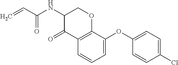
C1(NC(C=C)=O)C(=O)C2=C(OC1)C(OC1=CC=C(Cl)C=C1)=CC=C2
